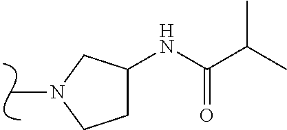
N1(C)CCC(NC(C(C)C)=O)C1
